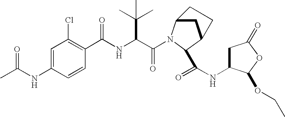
C(C(NC(C1=C(Cl)C=C(NC(C)=O)C=C1)=O)C(C)(C)C)(=O)N1C2CC(C1C(=O)NC1CC(=O)OC1OCC)CC2
